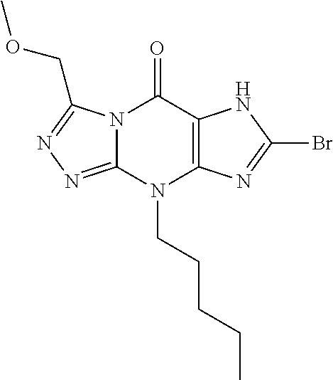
N12C(=NN=C1COC)N(CCCCC)C1=C(C2=O)NC(Br)=N1
